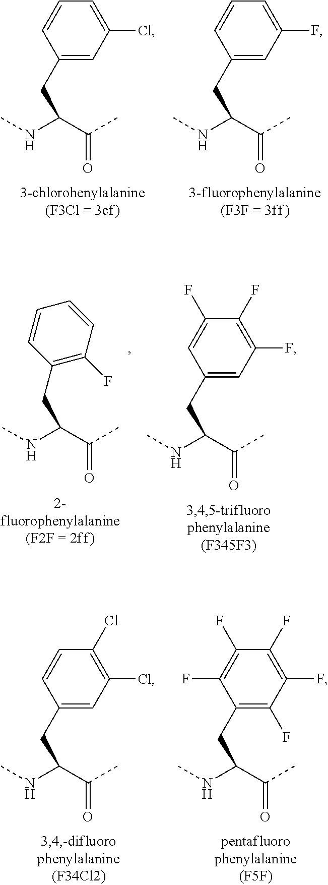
C(NC)(C(C)=O)CC1=CC(Cl)=CC=C1.C(NC)(C(C)=O)CC1=CC(F)=CC=C1.C(NC)(C(C)=O)CC1=C(F)C=CC=C1.C(NC)(C(C)=O)CC1=CC(F)=C(F)C(F)=C1.C(NC)(C(C)=O)CC1=CC(Cl)=C(Cl)C=C1.C(NC)(C(C)=O)CC1=C(F)C(F)=C(F)C(F)=C1F
